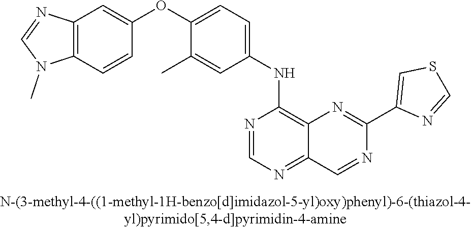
C12=C(C=CC(OC3=CC=C(NC4=C5C(=NC=N4)C=NC(C4=CSC=N4)=N5)C=C3C)=C1)N(C)C=N2
